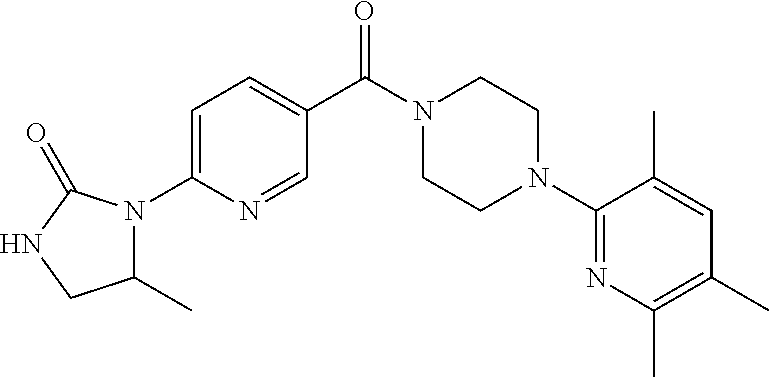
C1=C(N2C(C)CNC2=O)N=CC(C(N2CCN(C3=NC(C)=C(C)C=C3C)CC2)=O)=C1
